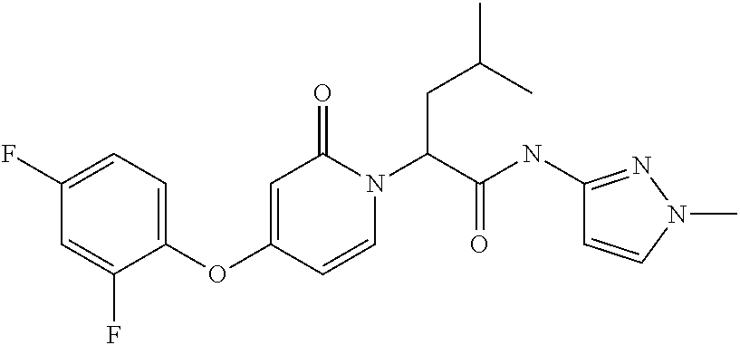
C1(F)=CC=C(OC2=CC(=O)N(C(CC(C)C)C(=O)NC3=NN(C)C=C3)C=C2)C(F)=C1
